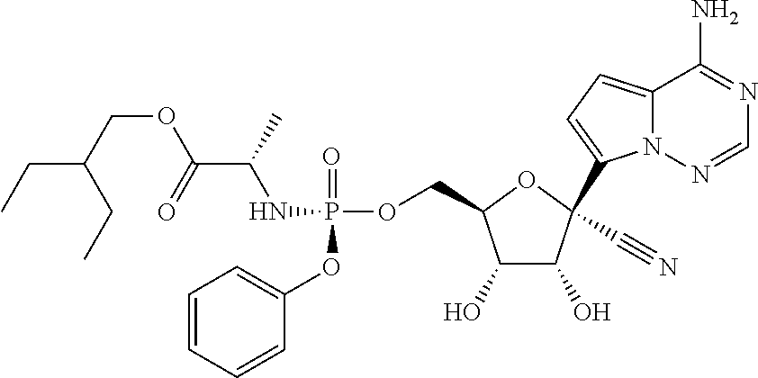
C12=CC=C(C3(C#N)C(O)C(O)C(COP(=O)(NC(C(=O)OCC(CC)CC)C)OC4=CC=CC=C4)O3)N1N=CN=C2N
